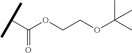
C(=O)(C(C)C)OCCOC(C)(C)C
